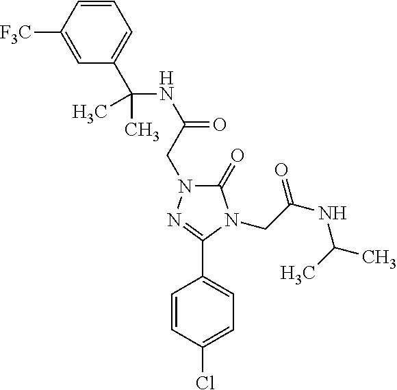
C1(C(NC(=O)CN2C(=O)N(CC(NC(C)C)=O)C(C3=CC=C(Cl)C=C3)=N2)(C)C)=CC=CC([F3C])=C1
